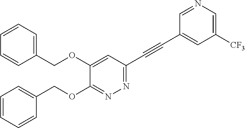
C1=CC=C(COC2=CC(C#CC3=CC([CF3])=CN=C3)=NN=C2OCC2=CC=CC=C2)C=C1
